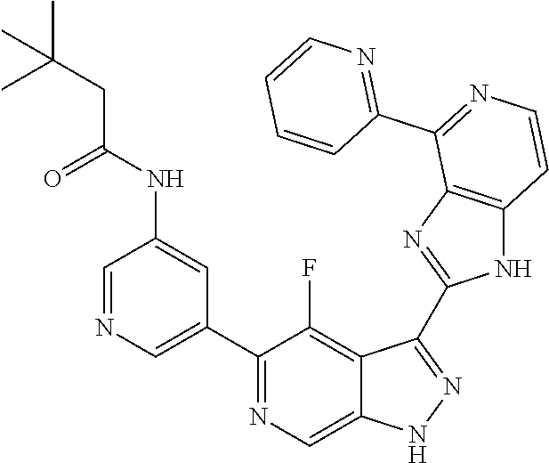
C1=NC=C(C2=NC=C3C(=C2F)C(C2=NC4=C(N2)C=CN=C4C2=NC=CC=C2)=NN3)C=C1NC(CC(C)(C)C)=O
